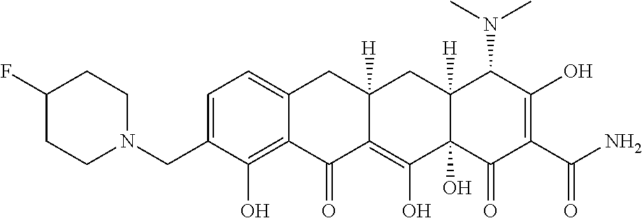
C1=C(CN2CCC(F)CC2)C(O)=C2C(=C1)CC1([H])C(=C(O)C3(O)C([H])(C1)C(N(C)C)C(O)=C(C(=O)N)C3=O)C2=O
